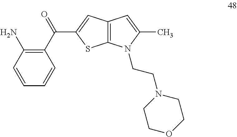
C1(C(=O)C2=CC3=C(S2)N(CCN2CCOCC2)C(C)=C3)=C(N)C=CC=C1
